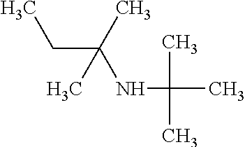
CCC(NC(C)(C)C)(C)C
